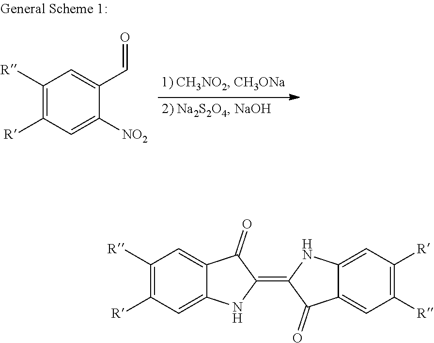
C1([R])=C([R])C=C([NO2])C(C=O)=C1.C1([R])=C([R])C=C2C(=C1)C(=O)C(=C1C(=O)C3=CC([R])=C([R])C=C3N1)N2
